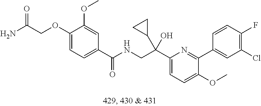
C1(OCC(N)=O)=CC=C(C(NCC(C2=CC=C(OC)C(C3=CC(Cl)=C(F)C=C3)=N2)(O)C2CC2)=O)C=C1OC
